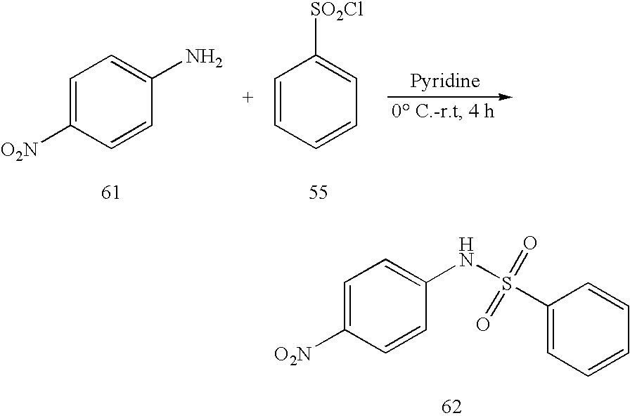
C1=C([O2N])C=CC(NS(C2=CC=CC=C2)(=O)=O)=C1.C1=C([O2N])C=CC(N)=C1.C1=CC=CC=C1[SO2Cl]
